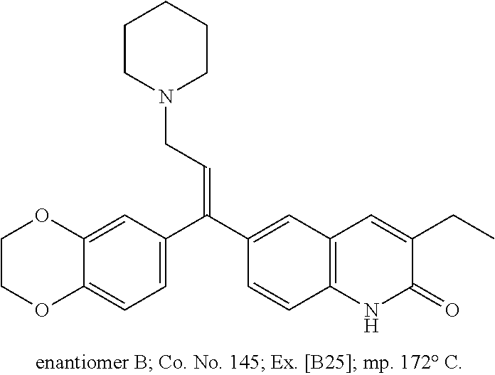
C1OC2=CC(C(C3=CC4=C(NC(=O)C(CC)=C4)C=C3)=CCN3CCCCC3)=CC=C2OC1
